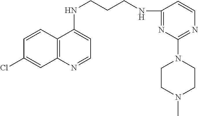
C12=C(N=CC=C1NCCCNC1=NC(N3CCN(C)CC3)=NC=C1)C=C(Cl)C=C2
